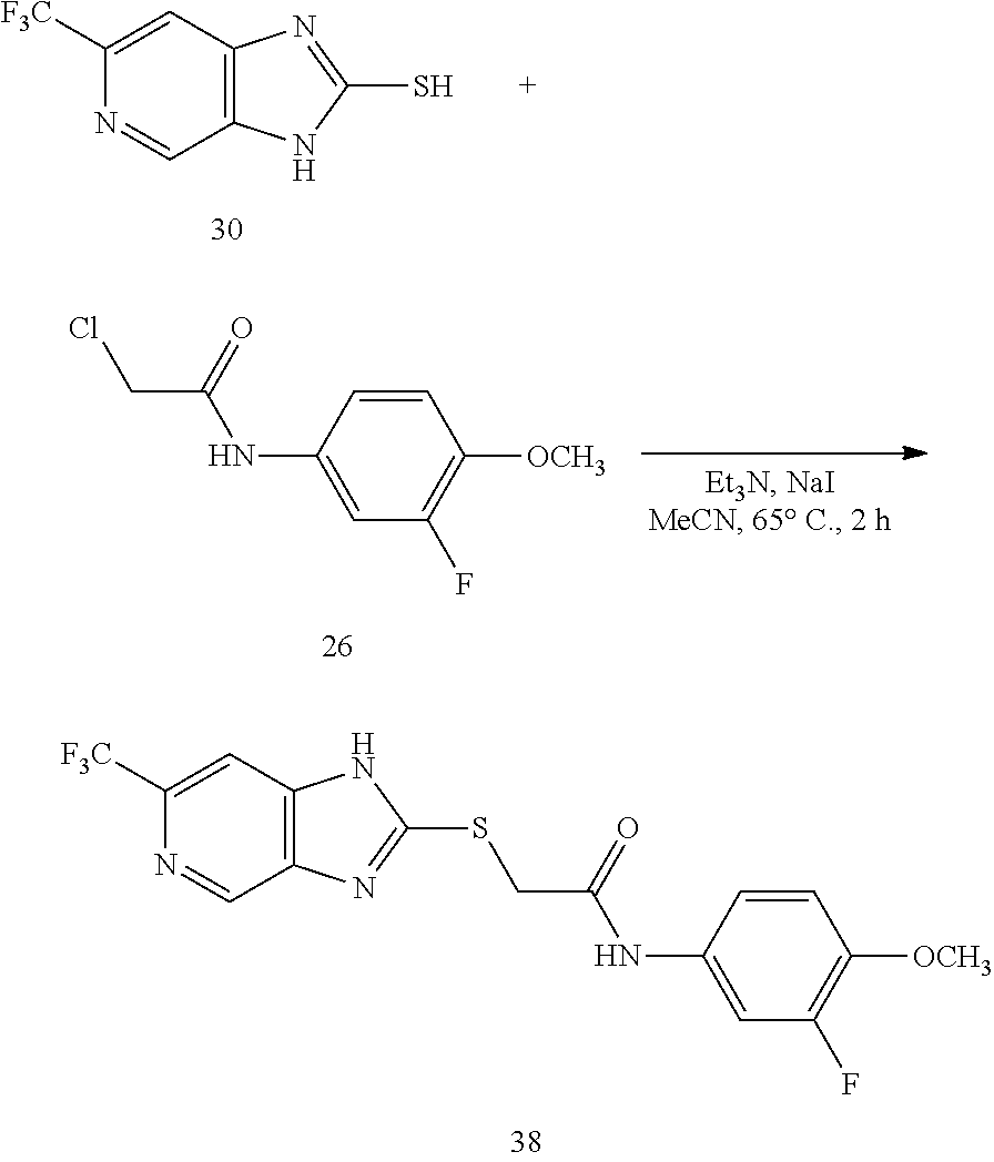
C12=C(C=C([F3C])N=C1)N=C(S)N2.ClCC(NC1=CC(F)=C([OCH3])C=C1)=O.C12=C(C=C([F3C])N=C1)NC(SCC(NC1=CC(F)=C([OCH3])C=C1)=O)=N2
